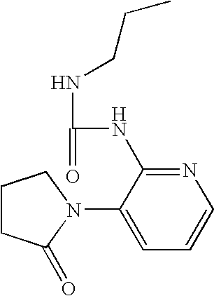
C1CC(=O)N(C2=CC=CN=C2NC(=O)NCCC)C1
